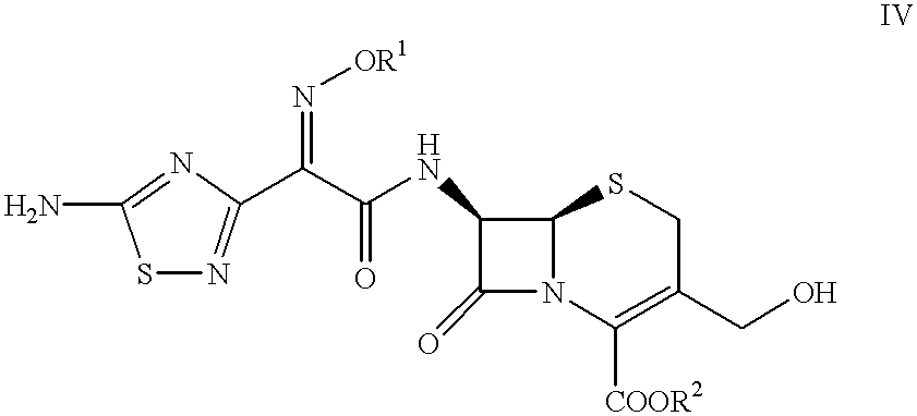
NC1=NC(C(C(=O)NC2C(=O)N3C2SCC(CO)=C3[COOR2])=N[OR1])=NS1
